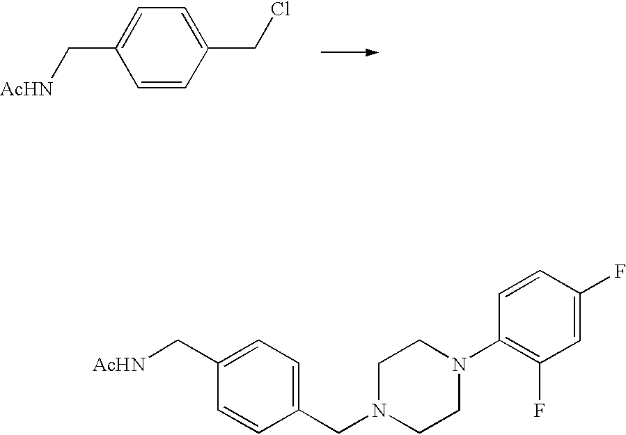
C1=C(C[AcHN])C=CC(CCl)=C1.C1=C(C[AcHN])C=CC(CN2CCN(C3=C(F)C=C(F)C=C3)CC2)=C1
